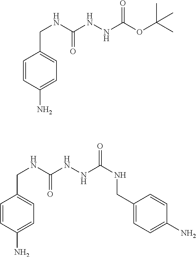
C1=CC(N)=CC=C1CNC(NNC(OC(C)(C)C)=O)=O.C1=CC(N)=CC=C1CNC(NNC(NCC1=CC=C(N)C=C1)=O)=O
